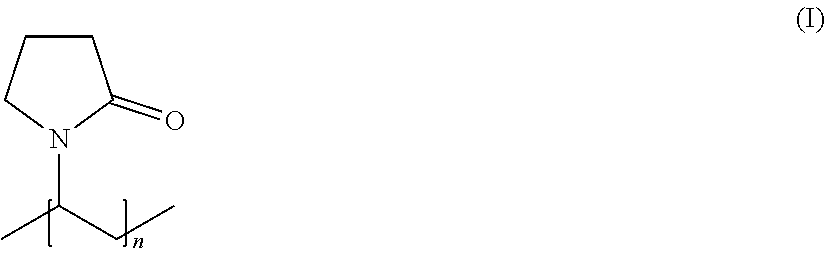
C1CCN(C(CC)C)C1=O
